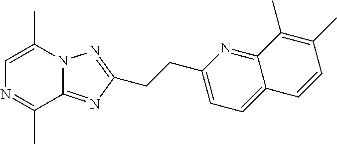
C1=C(C)N2C(=NC(CCC3=CC=C4C(=N3)C(C)=C(C)C=C4)=N2)C(C)=N1
